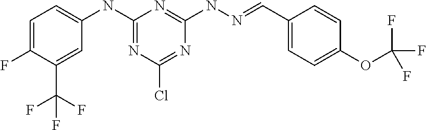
C1=C(F)C(C(F)(F)F)=CC(NC2=NC(Cl)=NC(NN=CC3=CC=C(OC(F)(F)F)C=C3)=N2)=C1
